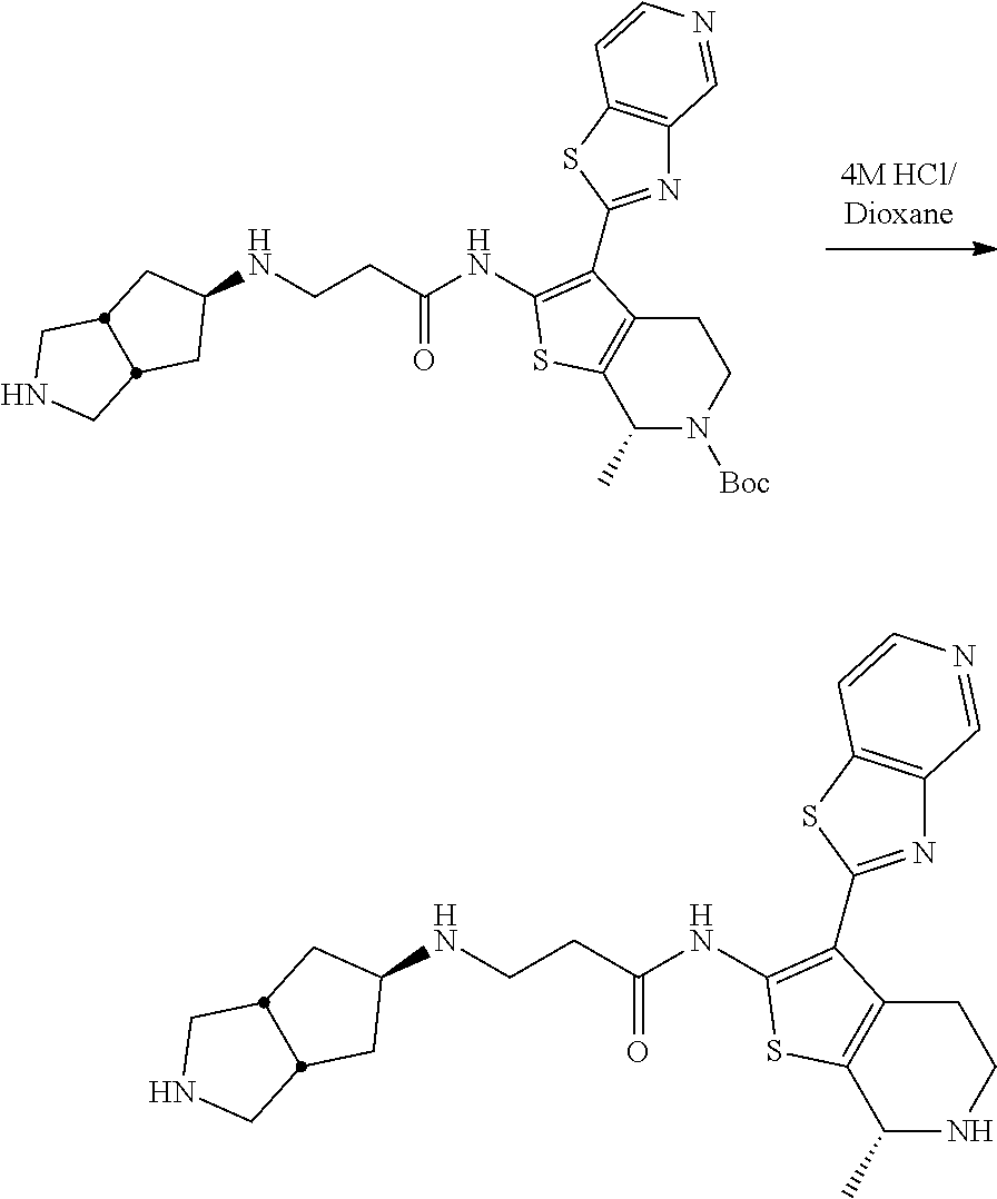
C1(C)NCCC2=C1SC(NC(CC[HN]C1CC3CNCC3C1)=O)=C2C1=NC2=C(S1)C=CN=C2.C1(C)N([Boc])CCC2=C1SC(NC(CC[HN]C1CC3CNCC3C1)=O)=C2C1=NC2=C(S1)C=CN=C2
